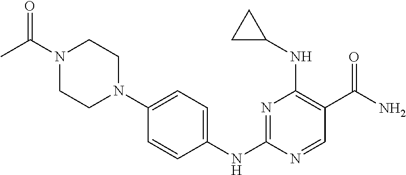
C1=CC(NC2=NC(NC3CC3)=C(C(N)=O)C=N2)=CC=C1N1CCN(C(=O)C)CC1
